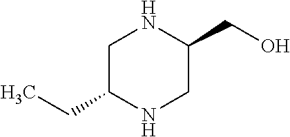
C1(CC)CNC(CO)CN1
